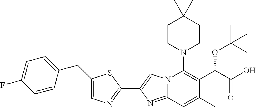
C1CN(C2=C(C(C(=O)O)OC(C)(C)C)C(C)=CC3=NC(C4=NC=C(CC5=CC=C(F)C=C5)S4)=CN23)CCC1(C)C
